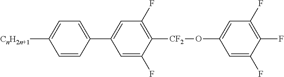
C1(C2=CC(F)=C([CF2]OC3=CC(F)=C(F)C(F)=C3)C(F)=C2)=CC=C([CnH2n+1])C=C1
